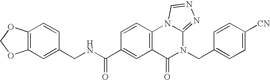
C1=CC(CNC(C2=CC3=C(C=C2)N2C(=NN=C2)N(CC2=CC=C([CN])C=C2)C3=O)=O)=CC2=C1OCO2
